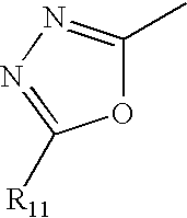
O1C(C)=NN=C1[R11]
